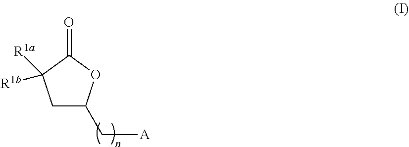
C1C(C[A])OC(=O)C1([R1b])[R1a]
